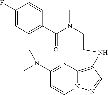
C1(F)=CC2=C(C=C1)C(=O)N(C)CCNC1=C3N(C=CC(=N3)N(C)C2)N=C1
